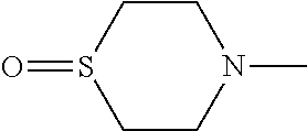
C1CN(C)CCS1=O
